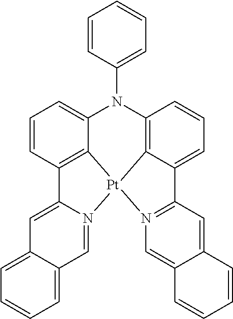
C12=C3C=CC=C1C1=N(C=C4C(=C1)C=CC=C4)[Pt]21C2=C(C=CC=C2N3C2=CC=CC=C2)C2=CC3=CC=CC=C3C=N21
